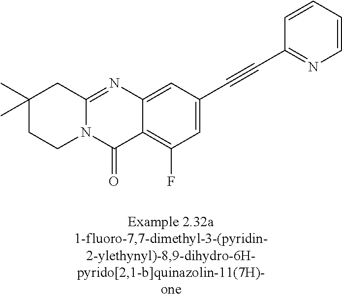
N12C(=NC3=CC(C#CC4=NC=CC=C4)=CC(F)=C3C1=O)CC(C)(C)CC2
